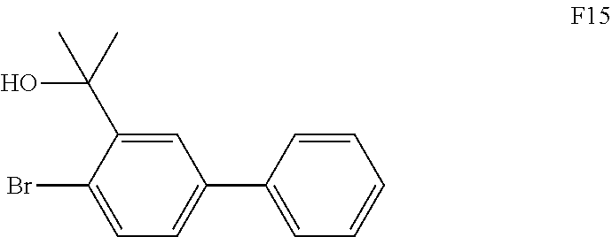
C1=C(C(C)(O)C)C(Br)=CC=C1C1=CC=CC=C1
